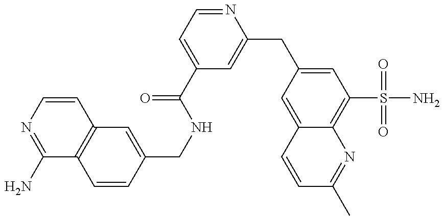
C1(N)=NC=CC2=C1C=CC(CNC(C1=CC=NC(CC3=CC(S(N)(=O)=O)=C4C(=C3)C=CC(C)=N4)=C1)=O)=C2
